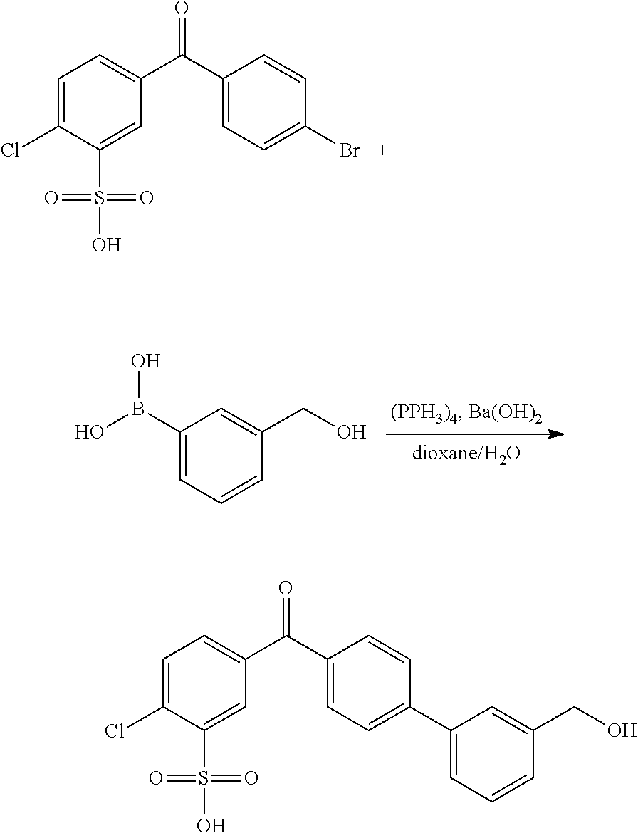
OB(C1=CC=CC(CO)=C1)O.C1=C(Cl)C(S(=O)(=O)O)=CC(C(C2=CC=C(Br)C=C2)=O)=C1.C1=C(Cl)C(S(=O)(=O)O)=CC(C(C2=CC=C(C3=CC=CC(CO)=C3)C=C2)=O)=C1
